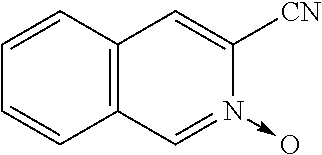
C12=C(C=CC=C1)C=C([CN])N(->O)=C2
